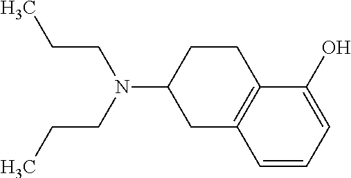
C1CC2=C(CC1N(CCC)CCC)C=CC=C2O
